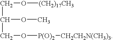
C(C(OC)CO[P(O)2][CH2CH2N(CH3)3])O[(CH2)17CH3]
